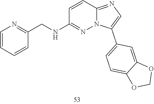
C1=CC=CN=C1CNC1=NN2C(=NC=C2C2=CC=C3C(=C2)OCO3)C=C1
